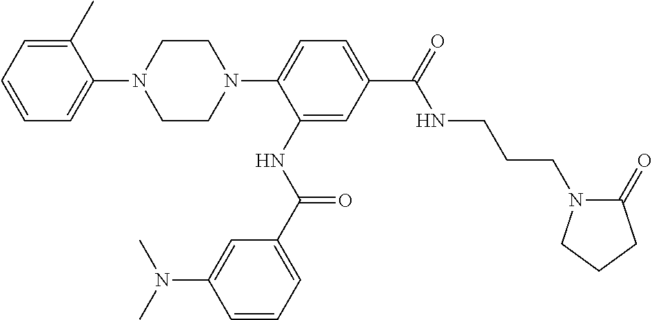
C1=CC=C(C)C(N2CCN(C3=CC=C(C(=O)NCCCN4C(=O)CCC4)C=C3NC(C3=CC=CC(N(C)C)=C3)=O)CC2)=C1
